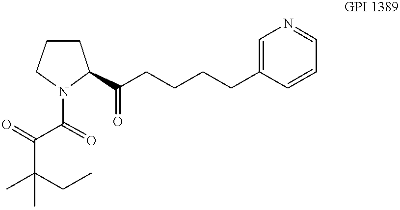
C1CCN(C(C(=O)C(C)(CC)C)=O)C1C(CCCCC1=CN=CC=C1)=O
